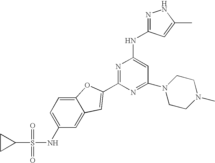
C1CC1S(NC1=CC=C2C(=C1)C=C(C1=NC(NC3=NNC(C)=C3)=CC(N3CCN(C)CC3)=N1)O2)(=O)=O
